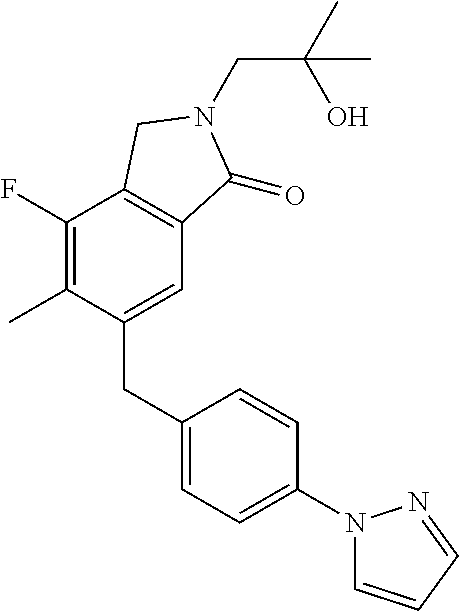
C1(CC2=CC=C(N3C=CC=N3)C=C2)=CC2=C(C(F)=C1C)CN(CC(O)(C)C)C2=O
